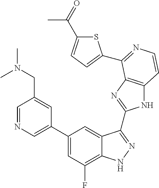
C1=C(C2=CC(F)=C3C(=C2)C(C2=NC4=C(N2)C=CN=C4C2=CC=C(C(=O)C)S2)=NN3)C=C(CN(C)C)C=N1
